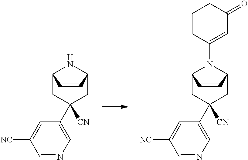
C12CC([CN])(C3=CN=CC([NC])=C3)CC(N1)C=C2.C12CC([CN])(C3=CN=CC([NC])=C3)CC(N1C1=CC(=O)CCC1)C=C2
